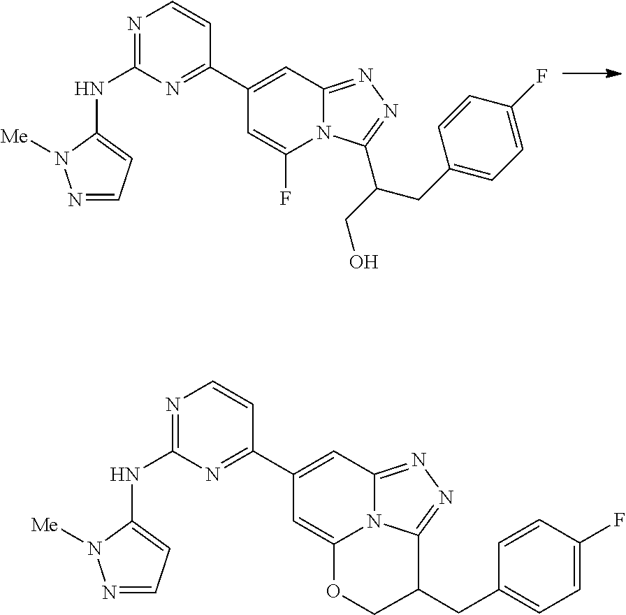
C1=C(F)N2C(=NN=C2C(CC2=CC=C(F)C=C2)CO)C=C1C1=NC(NC2=CC=NN2[Me])=NC=C1.C1=C2N3C(=NN=C3C(CC3=CC=C(F)C=C3)CO2)C=C1C1=NC(NC2=CC=NN2[Me])=NC=C1
